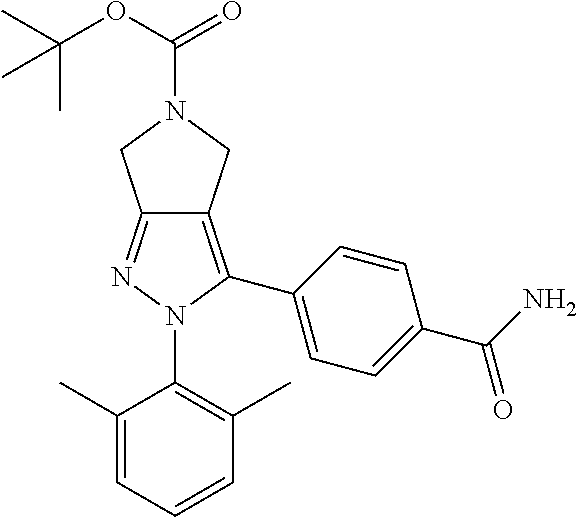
C1(C)=CC=CC(C)=C1N1C(C2=CC=C(C(N)=O)C=C2)=C2C(=N1)CN(C(=O)OC(C)(C)C)C2
